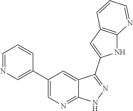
C1(C2=CN=CC=C2)=CN=C2C(=C1)C(C1=CC3=C(N1)N=CC=C3)=NN2
